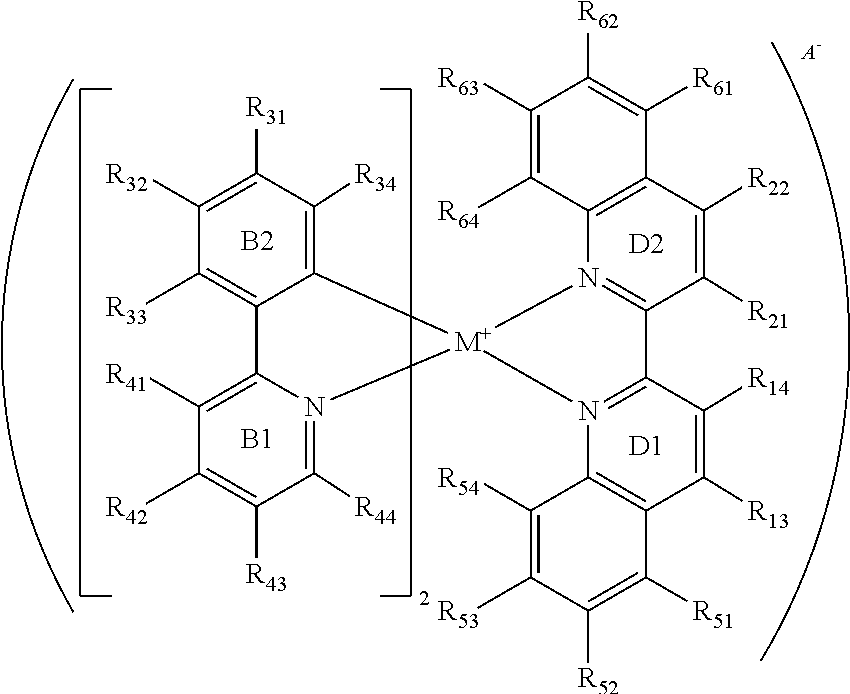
C12=C([R41])C([R42])=C([R43])C([R44])=N1[M+]1(N3=C(C4=N1C1=C(C([R22])=C4[R21])C([R61])=C([R62])C([R63])=C1[R64])C([R14])=C([R13])C1=C3C([R54])=C([R53])C([R52])=C1[R51])C1=C([R34])C([R31])=C([R32])C([R33])=C21.[B2].[B1].[D2].[D1].[A-]
